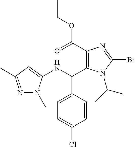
C1(C(=O)OCC)=C(C(NC2=CC(C)=NN2C)C2=CC=C(Cl)C=C2)N(C(C)C)C(Br)=N1
